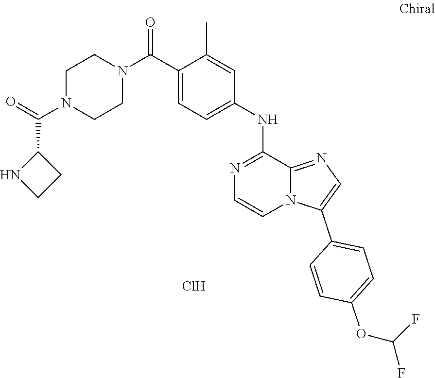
C1(C(N2CCN(C(=O)C3NCC3)CC2)=O)=CC=C(NC2=NC=CN3C2=NC=C3C2=CC=C(OC(F)F)C=C2)C=C1C.Cl
